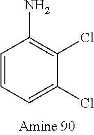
NC1=C(Cl)C(Cl)=CC=C1
